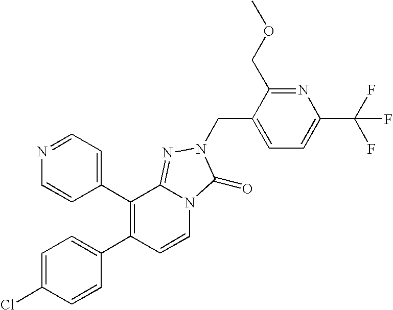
C1=C(Cl)C=CC(C2=C(C3=CC=NC=C3)C3=NN(CC4=CC=C(C(F)(F)F)N=C4COC)C(=O)N3C=C2)=C1
